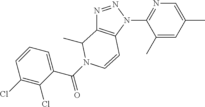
N1=NN(C2=NC=C(C)C=C2C)C2=C1C(C)N(C(C1=CC=CC(Cl)=C1Cl)=O)C=C2
